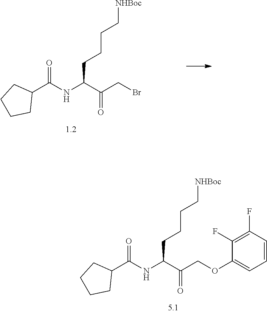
O=C(NC(C(CBr)=O)CCCC[NHBoc])C1CCCC1.O=C(NC(C(COC1=CC=CC(F)=C1F)=O)CCCC[NHBoc])C1CCCC1
